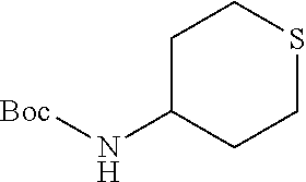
C1C(N[Boc])CCSC1
